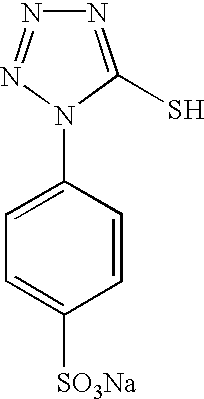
N1=C(S)N(C2=CC=C([SO3Na])C=C2)N=N1
